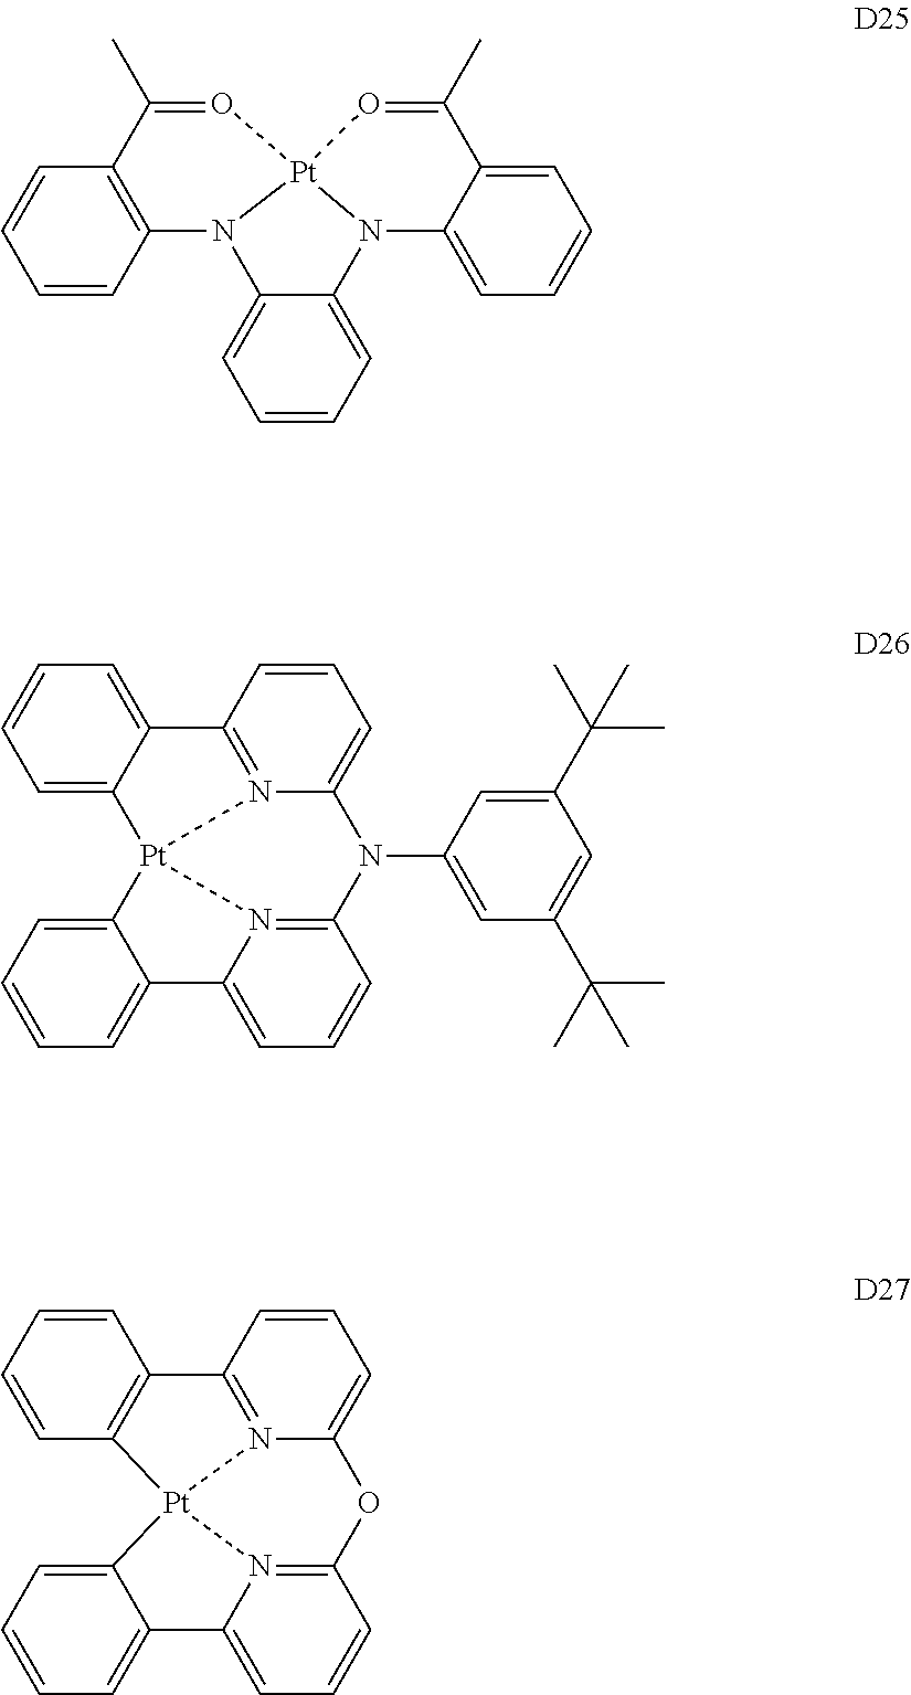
O1=C(C)C2=C(N3C4=CC=CC=C4N4[Pt]13O=C(C)C1=CC=CC=C41)C=CC=C2.C1=CC=C2C(=C1)C1=N3[Pt]24N2=C(N(C5=CC(C(C)(C)C)=CC(C(C)(C)C)=C5)C3=CC=C1)C=CC=C2C1=CC=CC=C41.C1=CC2=N3C(=C1)OC1=N4C(=CC=C1)C1=CC=CC=C1[Pt]34C1=C2C=CC=C1
